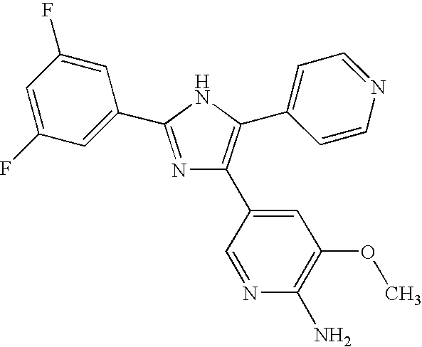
N1=C(C2=CC(F)=CC(F)=C2)NC(C2=CC=NC=C2)=C1C1=CC(OC)=C(N)N=C1
